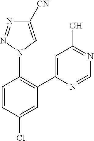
C1=CC(Cl)=CC(C2=CC(O)=NC=N2)=C1N1C=C([CN])N=N1
